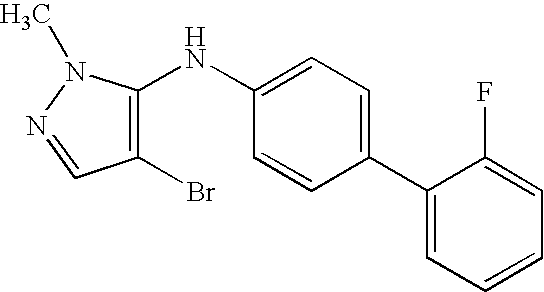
C1=CC=C(C2=CC=C(NC3=C(Br)C=NN3C)C=C2)C(F)=C1
